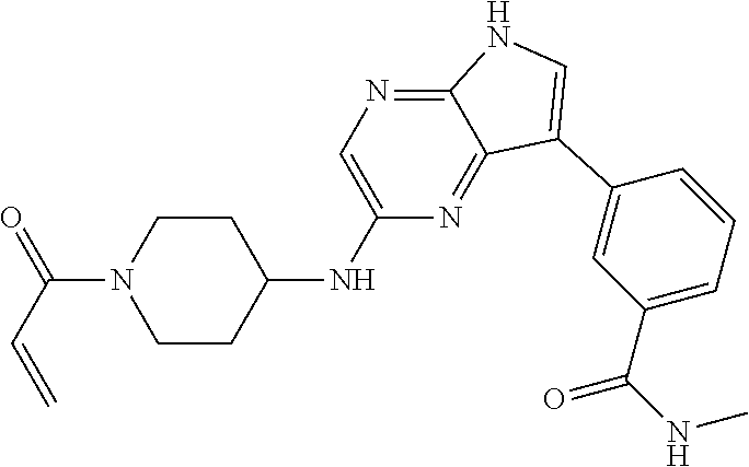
C1CC(NC2=CN=C3C(=N2)C(C2=CC(C(=O)NC)=CC=C2)=CN3)CCN1C(=O)C=C
